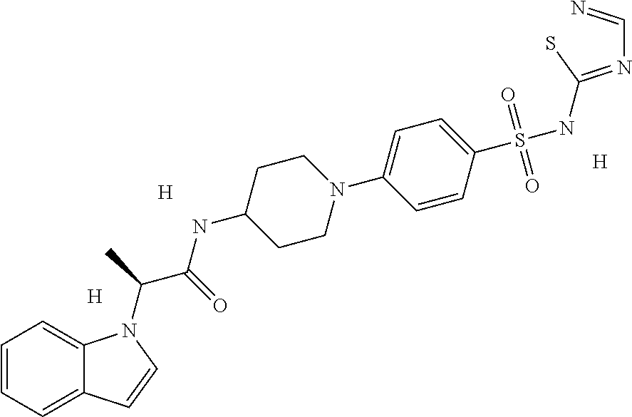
[H].[H].[H].C1=CC=C2C(=C1)N(C(C(NC1CCN(C3=CC=C(S(NC(=NC=N)S)(=O)=O)C=C3)CC1)=O)C)C=C2
